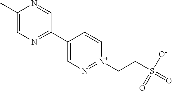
C1(C)=CN=C(C2=CN=[N+](CCS(=O)([O-])=O)C=C2)C=N1
